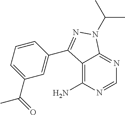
C12=C(N)N=CN=C1N(C(C)C)N=C2C1=CC(C(=O)C)=CC=C1
